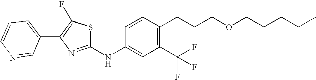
C1=CC=C(C2=C(F)SC(NC3=CC(C(F)(F)F)=C(CCCOCCCCC)C=C3)=N2)C=N1
